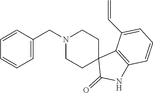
C1=CC(CN2CCC3(CC2)C(=O)NC2=C3C(C=C)=CC=C2)=CC=C1
